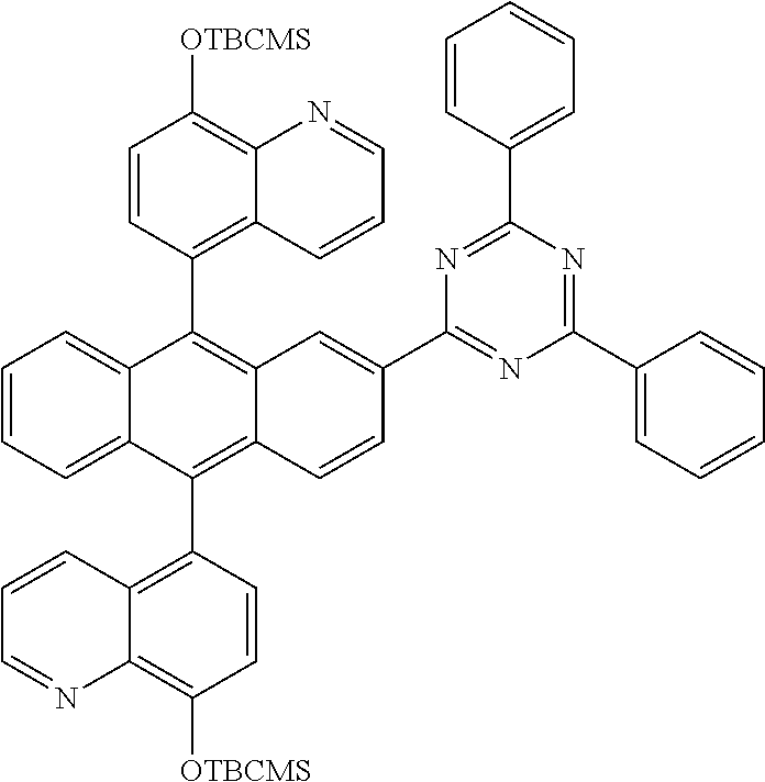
C1=CC(C2=C3C(=C(C4=C5C(=C([OTBCMS])C=C4)N=CC=C5)C4=CC=CC=C24)C=CC(C2=NC(C4=CC=CC=C4)=NC(C4=CC=CC=C4)=N2)=C3)=C2C(=C1[OTBCMS])N=CC=C2
